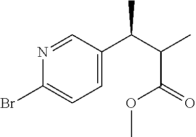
C1=C(C(C(C)C(=O)OC)C)C=NC(Br)=C1
